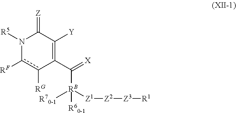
N1([R5])c([RF])c([RG])C(C(=[X])[RB]([Z1][Z2][Z3][R1])([R70-1])[R60-1])=C([Y])C1=[Z]
